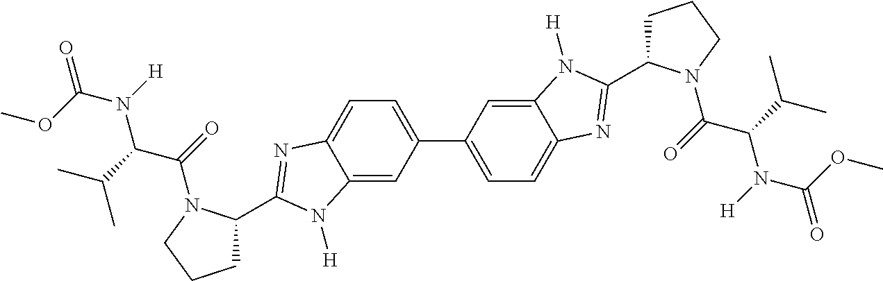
COC(=O)N(C(C(=O)N1C(C2=NC3=CC=C(C4=CC=C5C(=C4)N([H])C(C4CCCN4C(C(N(C(=O)OC)[H])C(C)C)=O)=N5)C=C3N2[H])CCC1)C(C)C)[H]
